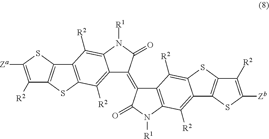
C1([R2])=C([Za])SC2=C1SC1=C2C([R2])=C2C(=C1[R2])C(=C1C3=C(N([R1])C1=O)C([R2])=C1C(=C3[R2])SC3=C1SC([Zb])=C3[R2])C(=O)N2[R1]
